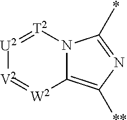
[U2]1=[T2]N2C(=C([**])N=C2*)[W2]=[V2]1
